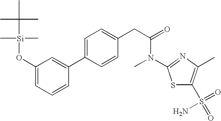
C1(S(N)(=O)=O)=C(C)N=C(N(C)C(CC2=CC=C(C3=CC(O[Si](C(C)(C)C)(C)C)=CC=C3)C=C2)=O)S1
